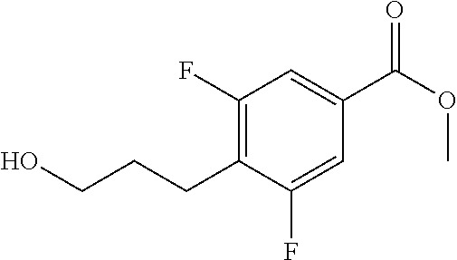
C1(F)=CC(C(OC)=O)=CC(F)=C1CCCO
